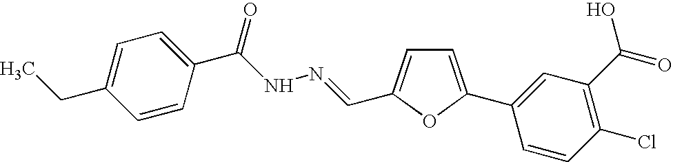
C1=C(C2=CC(C(=O)O)=C(Cl)C=C2)OC(C=NNC(C2=CC=C(CC)C=C2)=O)=C1
